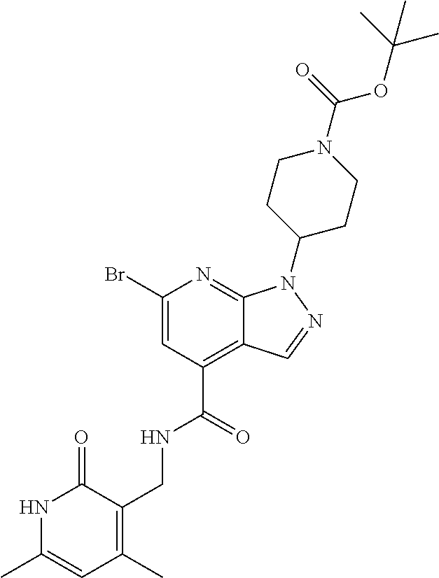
C1(Br)=CC(C(=O)NCC2=C(C)C=C(C)NC2=O)=C2C(=N1)N(C1CCN(C(=O)OC(C)(C)C)CC1)N=C2
